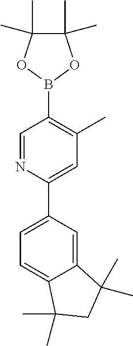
C1(C2=CC(C)=C(B3OC(C)(C)C(C)(C)O3)C=N2)=CC=C2C(=C1)C(C)(C)CC2(C)C
